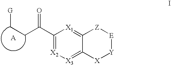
C1(C(CC[G])=O)=[X2][X3]=C2C(=[X1]1)[Z][E][Y][X]2
